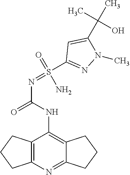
N(C(=O)NC1=C2C(=NC3=C1CCC3)CCC2)=S(C1=NN(C)C(C(C)(C)O)=C1)(=O)N
